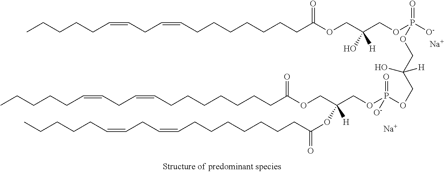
CCCCCC=CCC=CCCCCCCCC(OCC(COP([O-])(=O)OCC(COP(OCC(COC(CCCCCCCC=CCC=CCCCCC)=O)(OC(=O)CCCCCCCC=CCC=CCCCCC)[H])(=O)[O-])(O)[H])(O)[H])=O.[Na].[Na]
